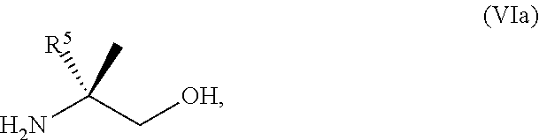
NC(C[OH])(C)[R5]
